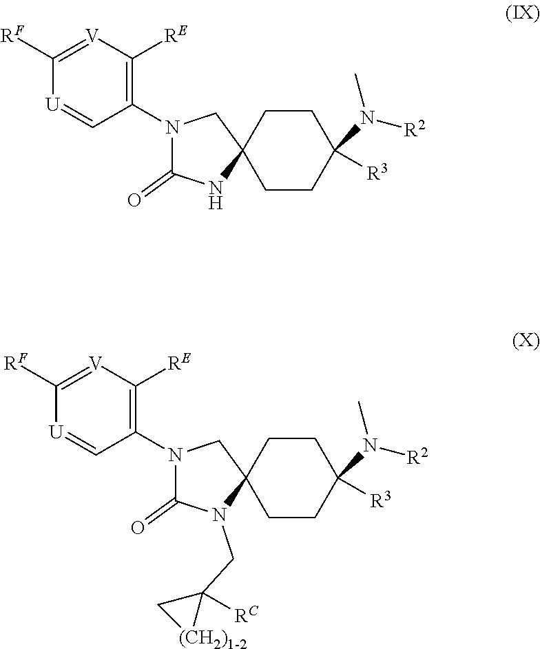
C1([RF])=[V]C([RE])=C(N2C(=O)NC3(C2)CCC(N(C)[R2])([R3])CC3)C=[U]1.C1([RF])=[V]C([RE])=C(N2C(=O)N(CC3([RC])C[(CH2)1-2]3)C3(C2)CCC(N(C)[R2])([R3])CC3)C=[U]1
